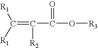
C(=C(C(O[R3])=O)[R2])([R1])[R1]
